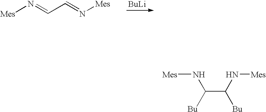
[Mes]N=CC=N[Mes].[BuLi].[Mes]NC(C(N[Mes])[Bu])[Bu]
